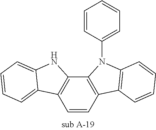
C1=CC2=C(C3=C1C1=CC=CC=C1N3)N(C1=CC=CC=C1)C1=C2C=CC=C1
